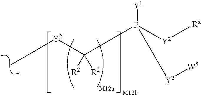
[Y2](C([R2])([R2])P([Y2][Rx])(=[Y1])[Y2][W5])CC
